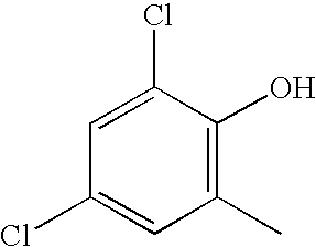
C1=C(Cl)C(O)=C(C)C=C1Cl
